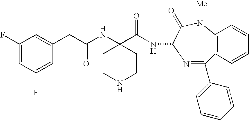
C12=C(C=CC=C1)C(C1=CC=CC=C1)=NC(NC(=O)C1(NC(CC3=CC(F)=CC(F)=C3)=O)CCNCC1)C(=O)N2[Me]
